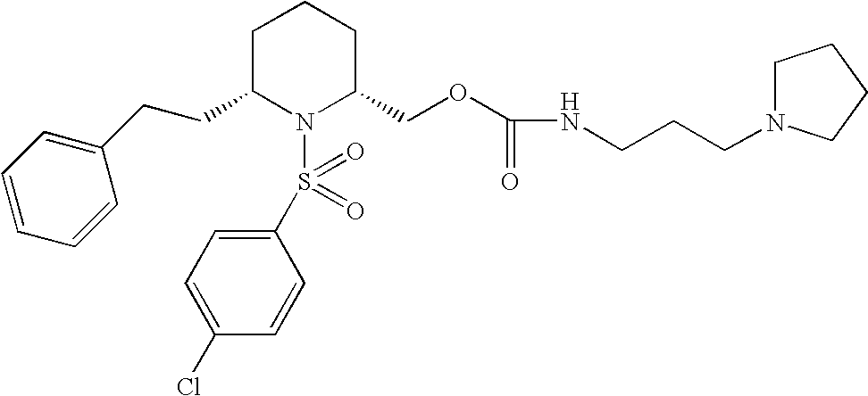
C(C1N(S(C2=CC=C(Cl)C=C2)(=O)=O)C(COC(NCCCN2CCCC2)=O)CCC1)CC1=CC=CC=C1
